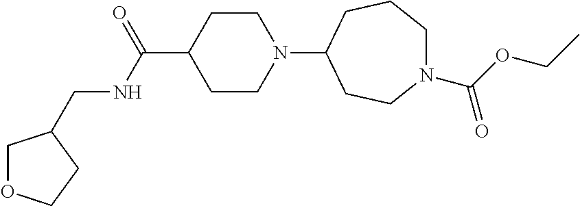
C1CN(C2CCN(C(OCC)=O)CCC2)CCC1C(=O)NCC1COCC1
